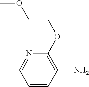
COCCOC1=C(N)C=CC=N1
